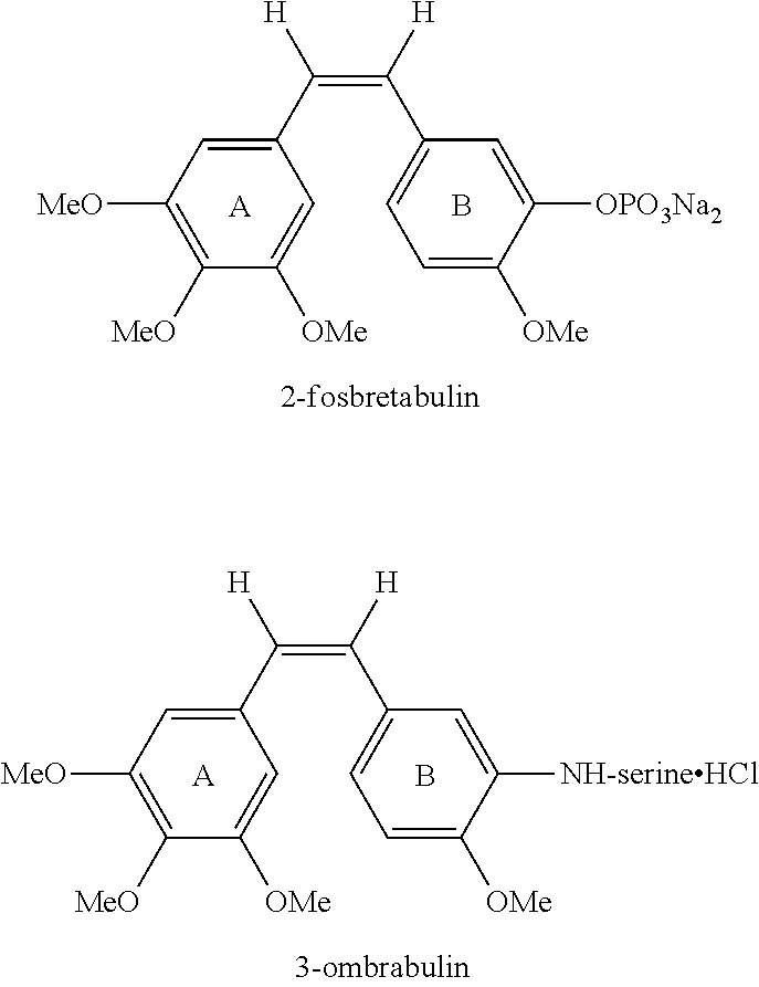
C1([MeO])=C([MeO])C([OMe])=CC(C(=C(C2=CC=C([OMe])C([OPO3Na2])=C2)[H])[H])=C1.[A].B.C1([MeO])=C([MeO])C([OMe])=CC(C(=C(C2=CC=C([OMe])C([NH-serineHCl])=C2)[H])[H])=C1.[A].B
